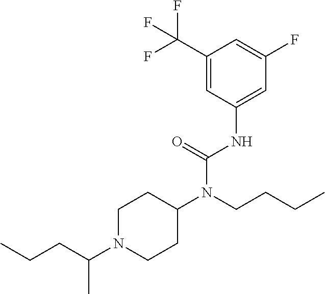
C1(N(C(NC2=CC(F)=CC(C(F)(F)F)=C2)=O)CCCC)CCN(C(CCC)C)CC1
